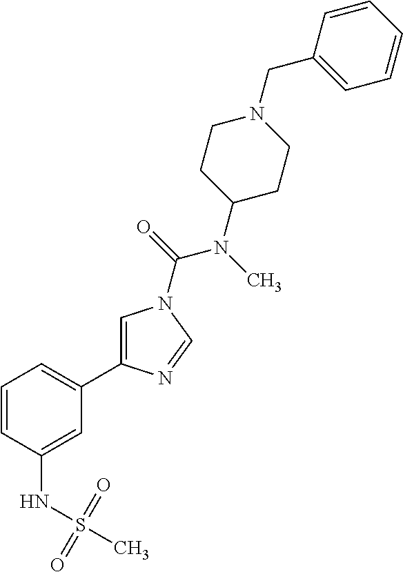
C1=CC(NS(C)(=O)=O)=CC(C2=CN(C(=O)N(C)C3CCN(CC4=CC=CC=C4)CC3)C=N2)=C1
